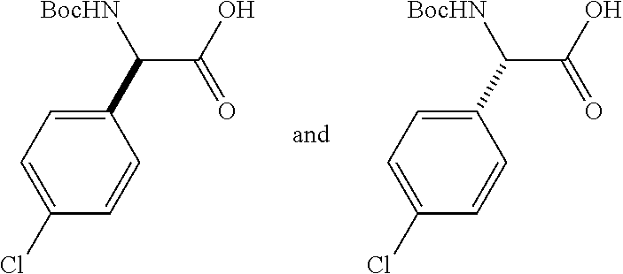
C1(C([BocHN])C(=O)O)=CC=C(Cl)C=C1.C1(C([BocHN])C(=O)O)=CC=C(Cl)C=C1
